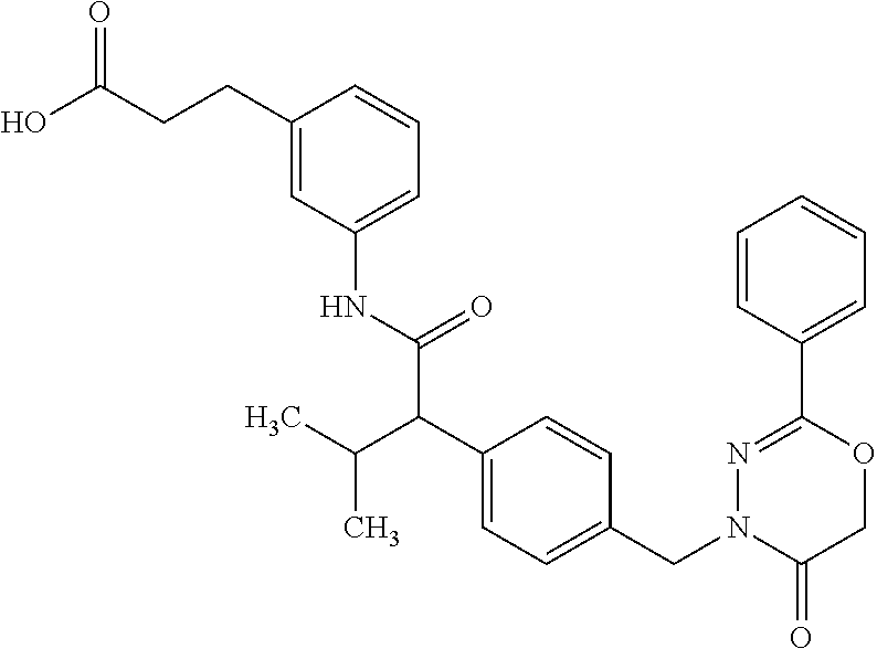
C1(NC(=O)C(C2=CC=C(CN3C(=O)COC(C4=CC=CC=C4)=N3)C=C2)C(C)C)=CC=CC(CCC(O)=O)=C1
